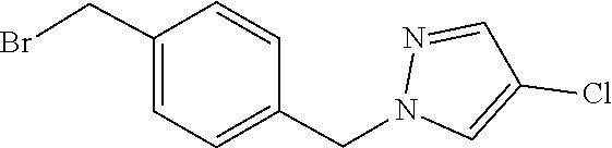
C1(Cl)=CN(CC2=CC=C(CBr)C=C2)N=C1
